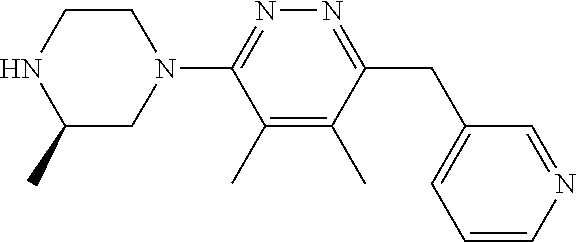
C1(C)=C(C)C(CC2=CC=CN=C2)=NN=C1N1CCNC(C)C1
